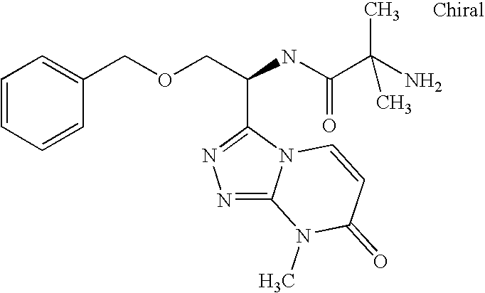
C1=CC=CC(COCC(NC(C(N)(C)C)=O)C2=NN=C3N2C=CC(=O)N3C)=C1
